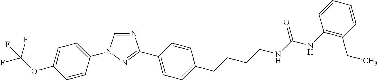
C1=C(N2C=NC(C3=CC=C(CCCCNC(NC4=C(CC)C=CC=C4)=O)C=C3)=N2)C=CC(OC(F)(F)F)=C1
